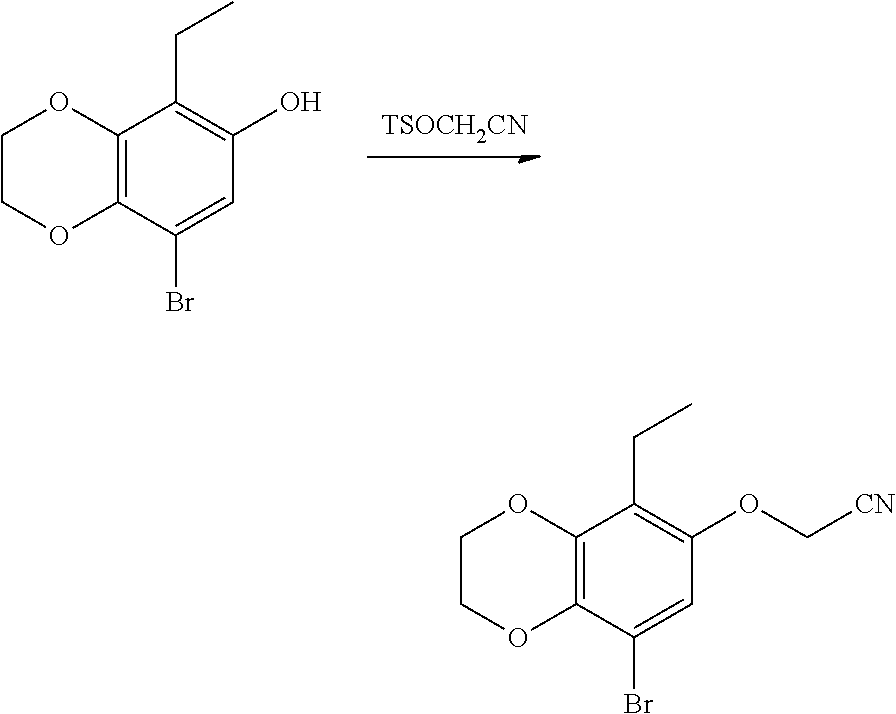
C12=C(C(Br)=CC(O)=C1CC)OCCO2.[TSOCH2CN].C12=C(C(Br)=CC(OC[CN])=C1CC)OCCO2
